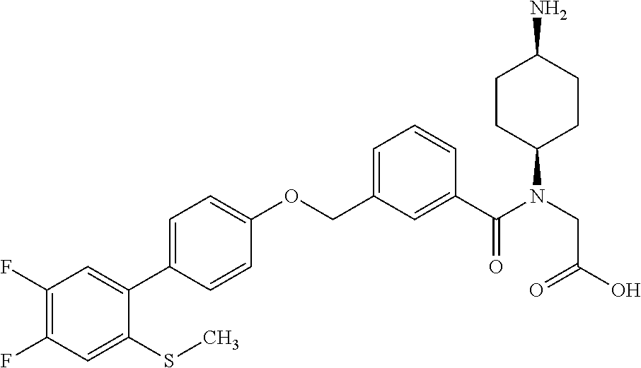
C1(F)=C(F)C=C(SC)C(C2=CC=C(OCC3=CC=CC(C(N(CC(O)=O)C4CCC(N)CC4)=O)=C3)C=C2)=C1
